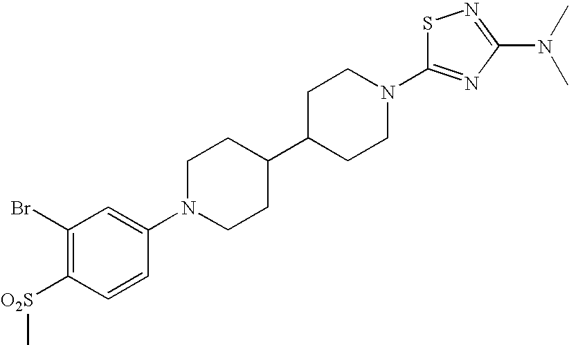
C1N(C2=CC(Br)=C([O2S]C)C=C2)CCC(C2CCN(C3=NC(N(C)C)=NS3)CC2)C1
